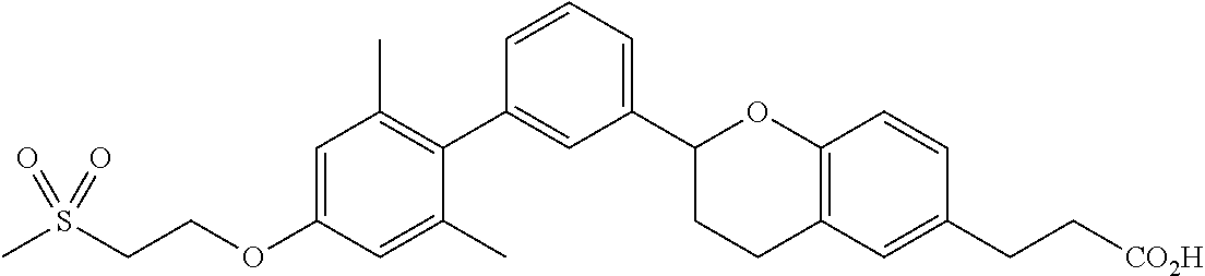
C1(C2CCC3=C(O2)C=CC(CC[CO2H])=C3)=CC=CC(C2=C(C)C=C(OCCS(C)(=O)=O)C=C2C)=C1
